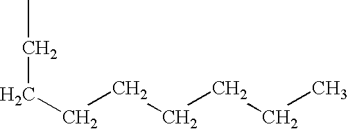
C(CCCCC)CCC
